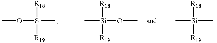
CO[Si]([R18])(C)[R19].[Si]([R18])(OC)([R19])C.[Si]([R18])(C)([R19])C
